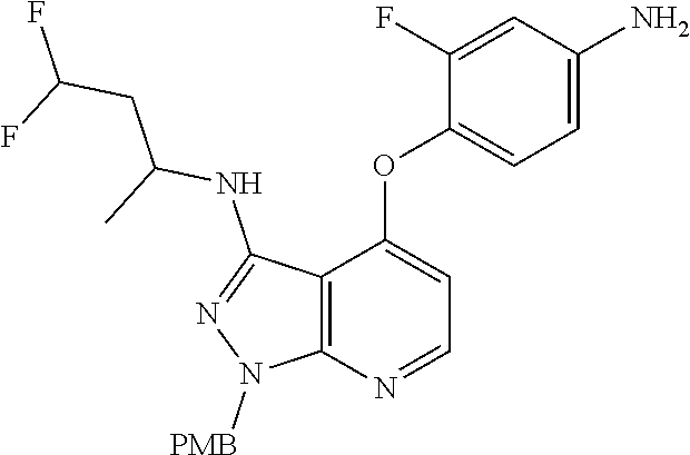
C1(N)=CC=C(OC2=CC=NC3=C2C(NC(CC(F)F)C)=NN3[PMB])C(F)=C1
